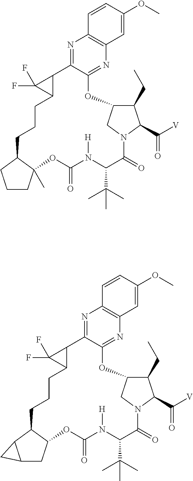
N1=C2C(=NC3=C1C=CC(OC)=C3)OC1C(CC)C(C([V])=O)N(C(=O)C(C(C)(C)C)N([H])C(=O)OC3(C)C(CCCC4C2C4(F)F)CCC3)C1.N1=C2C(=NC3=C1C=CC(OC)=C3)OC1C(CC)C(C([V])=O)N(C(=O)C(C(C)(C)C)N([H])C(=O)OC3C(CCCC4C2C4(F)F)C2C(C3)C2)C1
